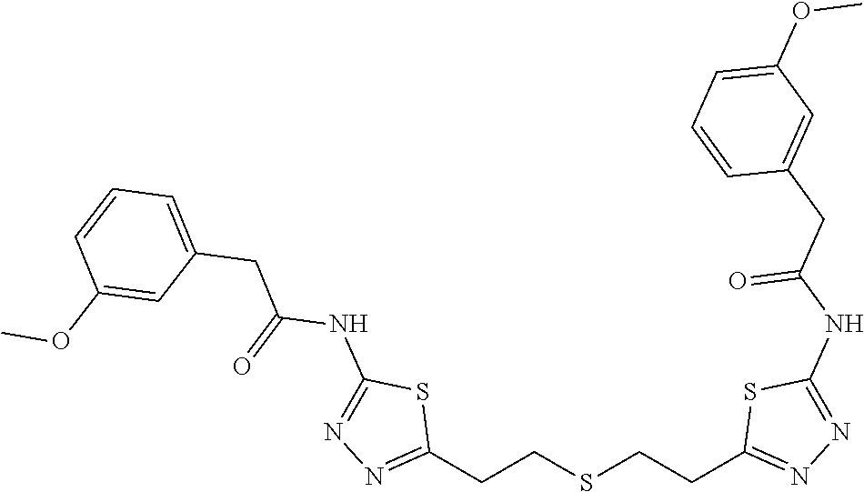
C1(CCSCCC2=NN=C(NC(CC3=CC(OC)=CC=C3)=O)S2)=NN=C(NC(CC2=CC=CC(OC)=C2)=O)S1
